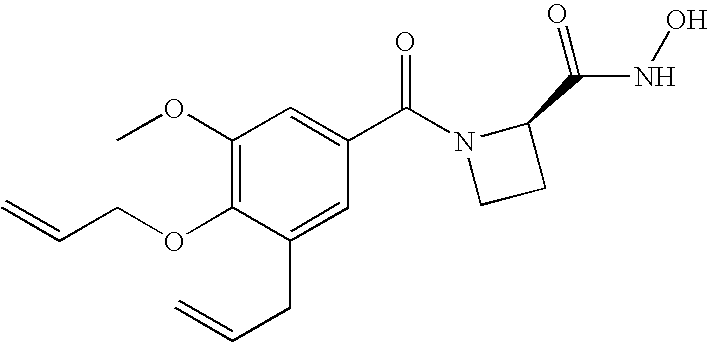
C1(OC)=C(OCC=C)C(CC=C)=CC(C(N2CCC2C(NO)=O)=O)=C1
